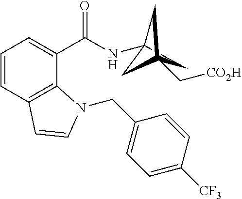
C1C2(NC(C3=CC=CC4=C3N(CC3=CC=C([CF3])C=C3)C=C4)=O)CC1(C[CO2H])C2
